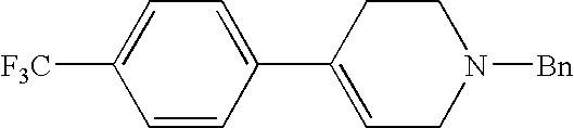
C1=CC(C2=CCN([Bn])CC2)=CC=C1[F3C]
